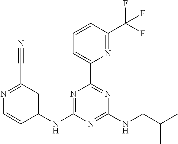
N1=C(NC2=CC(C#N)=NC=C2)N=C(NCC(C)C)N=C1C1=CC=CC(C(F)(F)F)=N1
